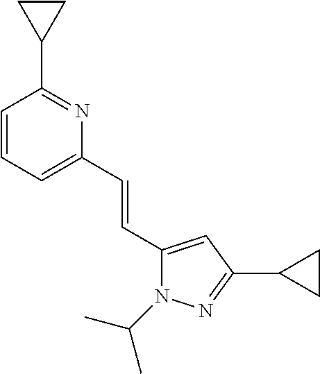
C1=CC=C(C=CC2=CC(C3CC3)=NN2C(C)C)N=C1C1CC1
